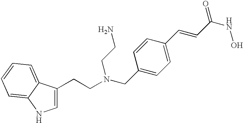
C1=C(CCN(CC2=CC=C(C=CC(NO)=O)C=C2)CCN)C2=CC=CC=C2N1
